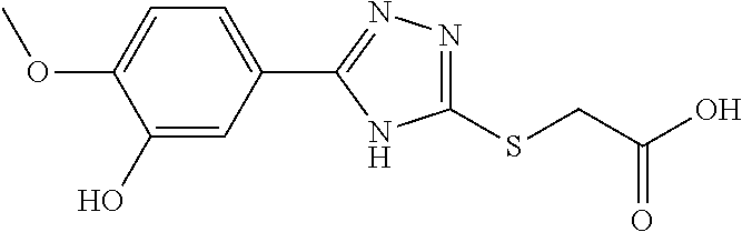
C1(O)=CC(C2=NN=C(SCC(O)=O)N2)=CC=C1OC
